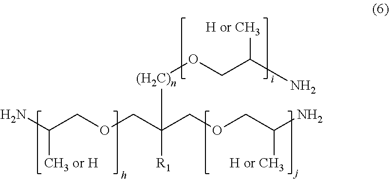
NC(COCC(COCC([H or CH3])N)([R1])[(H2C)n]OCC([H or CH3])N)[CH3 or H]
